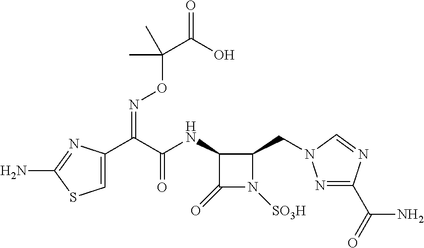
C1=C(C(C(NC2C(=O)N([SO3H])C2CN2N=C(C(N)=O)N=C2)=O)=NOC(C(=O)O)(C)C)N=C(N)S1
